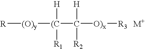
[R][(O)y][(C]([H])([R1])C([H])([R2])[O)x][R3].[M+]
